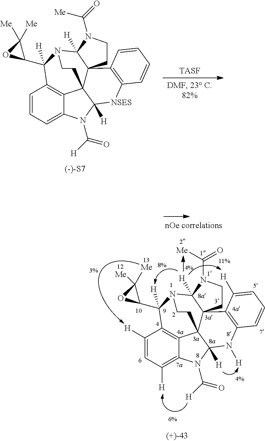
C1=CC=C2C3=C1C(C1OC1([Me])[Me])([H])N1C4([H])C5(C3(C([H])(N2C([H])=O)[NSES]C2=C5C=CC=C2)CC1)CCN4C(=O)[Me].[TASF].C1([H])=CC([H])=C2C3=C1C(C1OC1([Me])[Me])([H])N1C4([H])C5(C3(C([H])(N2C(=O)[H])N([H])C2=C5C([H])=CC=C2)CC1)CCN4C([Me])=O
